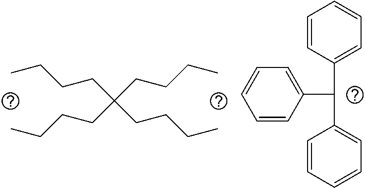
C(CCCC)(CCCC)(CCCC)CCCC.C1=CC(C(C2=CC=CC=C2)C2=CC=CC=C2)=CC=C1
